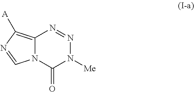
C12=C([A])N=CN1C(=O)N([Me])N=N2
